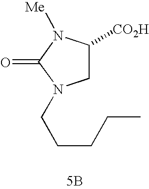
C1([CO2H])CN(CCCCC)C(=O)N1[Me].[5B]
